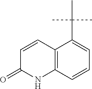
C1=CC2=C(NC1=O)C=CC=C2C(C)(C)C
